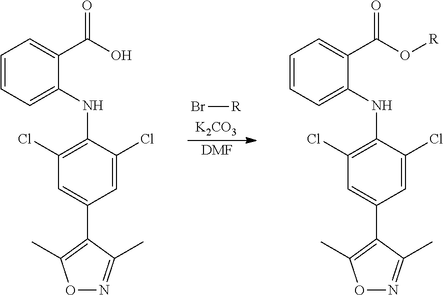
C1=CC=C(NC2=C(Cl)C=C(C3=C(C)ON=C3C)C=C2Cl)C(C(O)=O)=C1.C1=CC=C(NC2=C(Cl)C=C(C3=C(C)ON=C3C)C=C2Cl)C(C(O[R])=O)=C1.Br[R].[K2CO3].[DMF]
